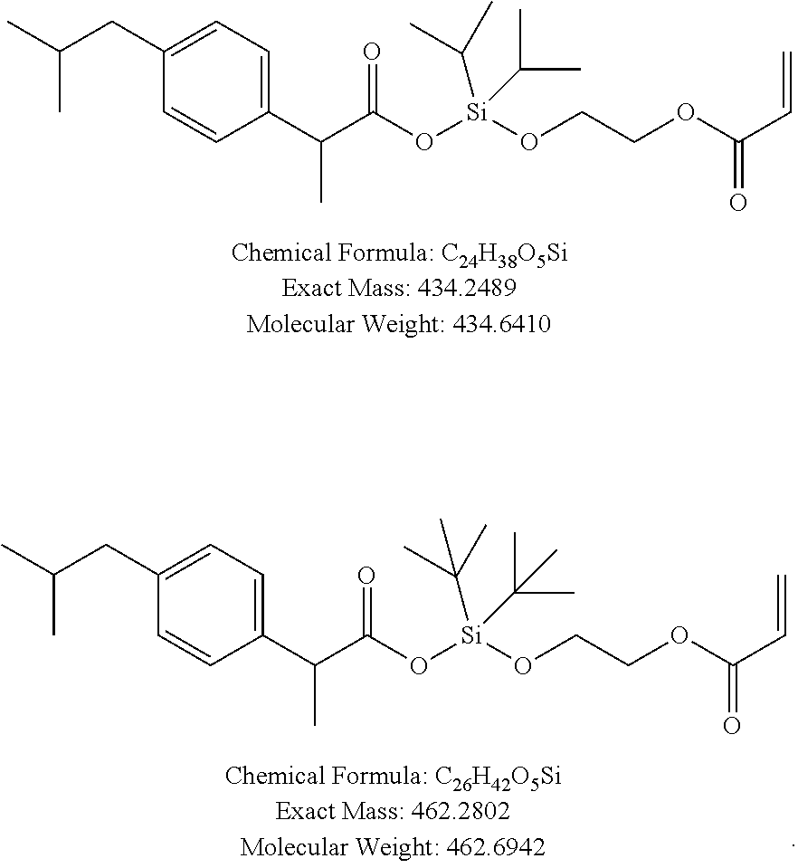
C1=C(C(C(O[Si](OCCOC(C=C)=O)(C(C)C)C(C)C)=O)C)C=CC(CC(C)C)=C1.C1=C(C(C(O[Si](OCCOC(C=C)=O)(C(C)(C)C)C(C)(C)C)=O)C)C=CC(CC(C)C)=C1
